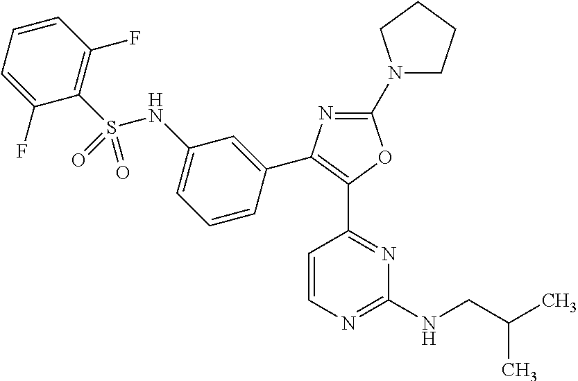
C1=CN=C(NCC(C)C)N=C1C1=C(C2=CC(NS(C3=C(F)C=CC=C3F)(=O)=O)=CC=C2)N=C(N2CCCC2)O1
